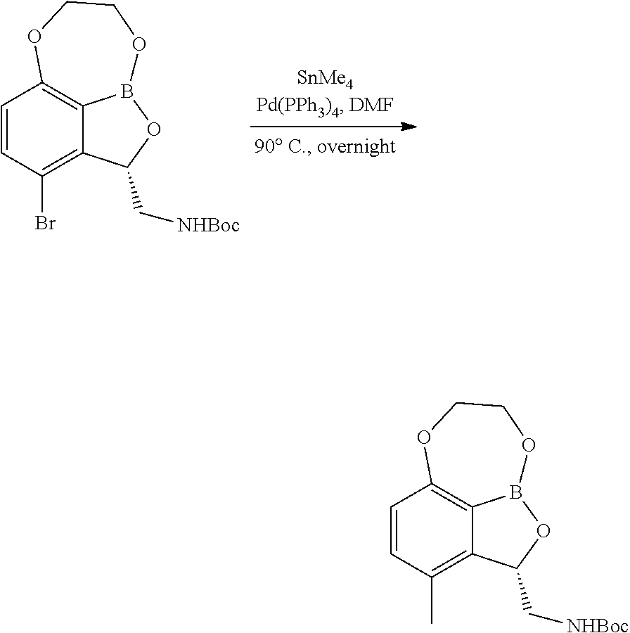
C1=CC(C)=C2C3=C1OCCOB3OC2C[NHBoc].C1=CC(Br)=C2C3=C1OCCOB3OC2C[NHBoc]
